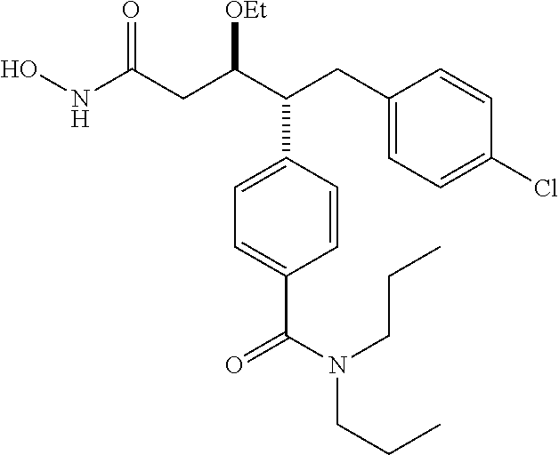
C1=CC(C(C(CC(NO)=O)[OEt])CC2=CC=C(Cl)C=C2)=CC=C1C(=O)N(CCC)CCC
